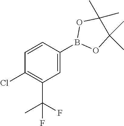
C1(Cl)=C(C(C)(F)F)C=C(B2OC(C)(C)C(C)(C)O2)C=C1
